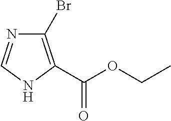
C1(Br)=C(C(=O)OCC)NC=N1
